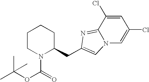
C1CN(C(=O)OC(C)(C)C)C(CC2=CN3C(=N2)C(Cl)=CC(Cl)=C3)CC1
